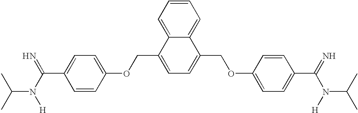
CC(C)N(C(C1=CC=C(OCC2=CC=C(COC3=CC=C(C(N(C(C)C)[H])=N)C=C3)C3=CC=CC=C23)C=C1)=N)[H]
